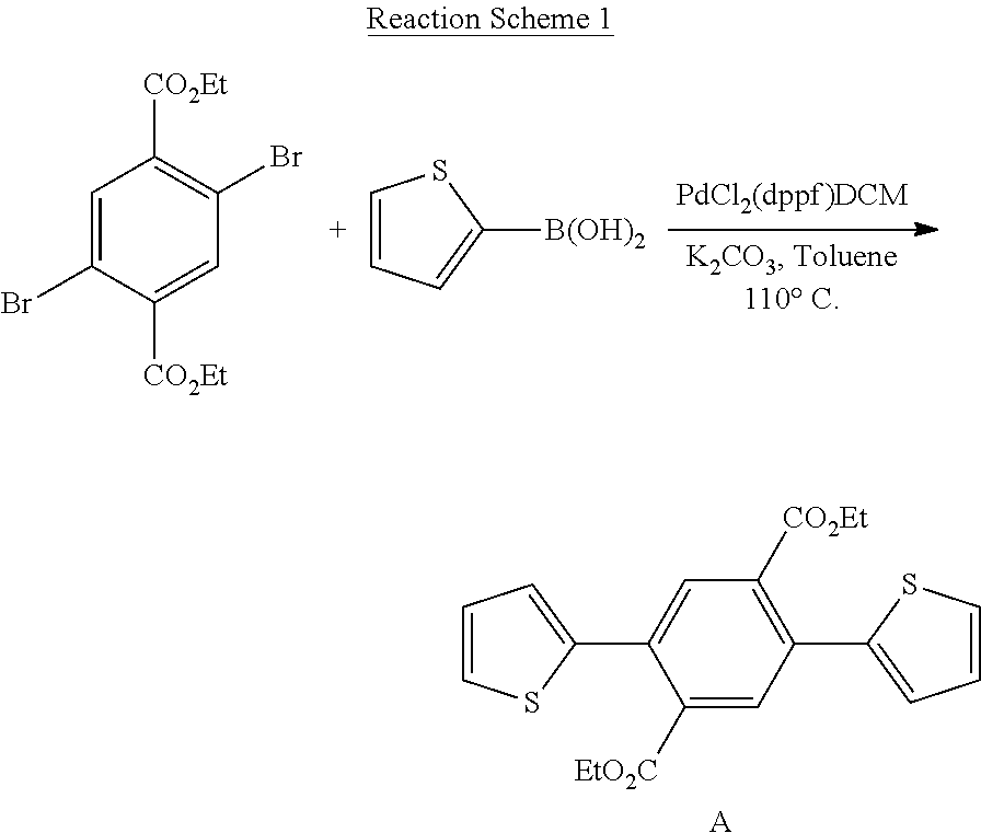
C1=C(Br)C([CO2Et])=CC(Br)=C1[CO2Et].C1=CSC([B(OH)2])=C1.C1([EtO2C])=CC(C2=CC=CS2)=C([CO2Et])C=C1C1=CC=CS1.[A]
